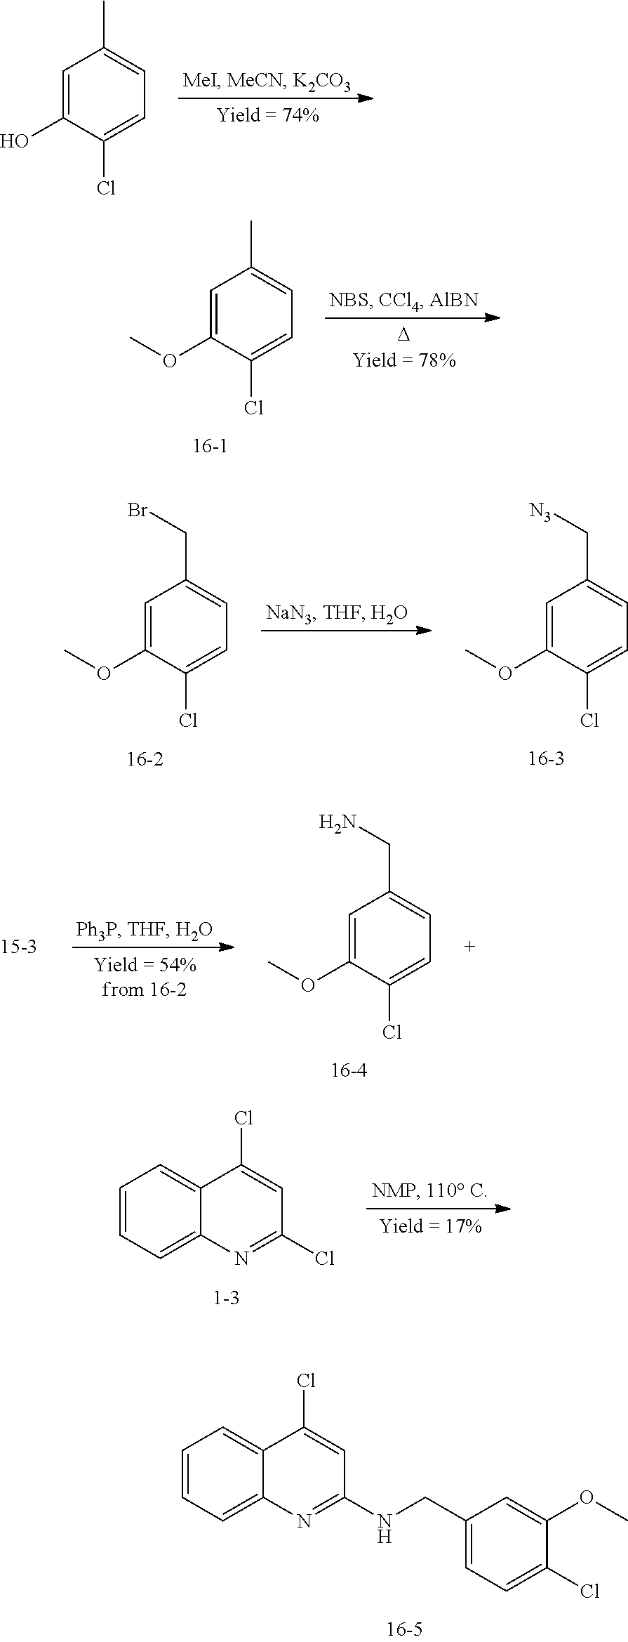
C1=C(O)C(Cl)=CC=C1C.C1=C(OC)C(Cl)=CC=C1C.C1=C(OC)C(Cl)=CC=C1CBr.C1=C(OC)C(Cl)=CC=C1C[N3].C1=C(OC)C(Cl)=CC=C1CN.C1=CC=C2C(=C1)C(Cl)=CC(Cl)=N2.C1=CC=C2C(=C1)C(Cl)=CC(NCC1=CC=C(Cl)C(OC)=C1)=N2
